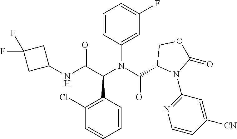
C1=CC(N(C(C2N(C3=NC=CC([CN])=C3)C(=O)OC2)=O)C(C(NC2CC(F)(F)C2)=O)C2=C(Cl)C=CC=C2)=CC(F)=C1
